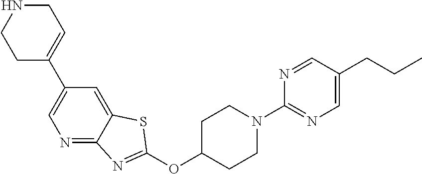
C1C(C2=CN=C3C(=C2)SC(OC2CCN(C4=NC=C(CCC)C=N4)CC2)=N3)=CCNC1
